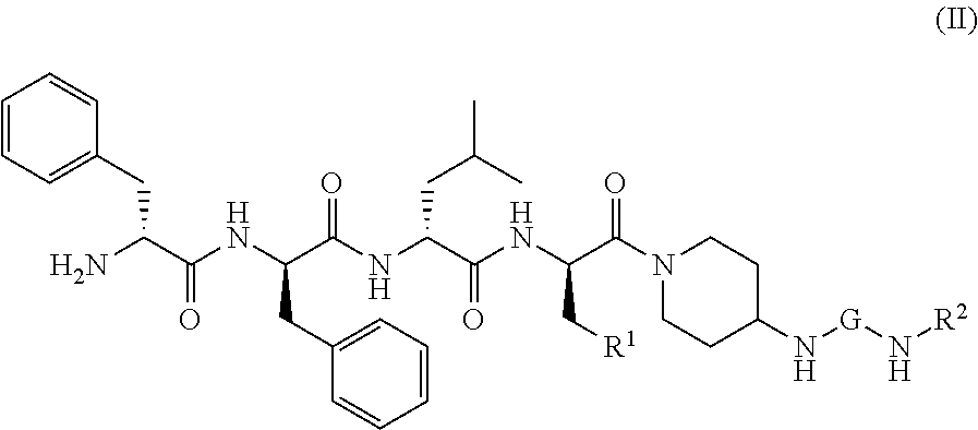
C1=CC=C(CC(C(NC(C(NC(C(NC(C(N2CCC(N[G]N[R2])CC2)=O)C[R1])=O)CC(C)C)=O)CC2=CC=CC=C2)=O)N)C=C1
